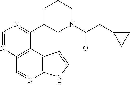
C1=NC2=C(C(C3CN(C(CC4CC4)=O)CCC3)=N1)C1=C(N=C2)NC=C1
